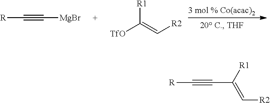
[R]C#C[MgBr].[R1]C(=C[R2])[TfO].[R]C#CC(=C[R2])[R1]
